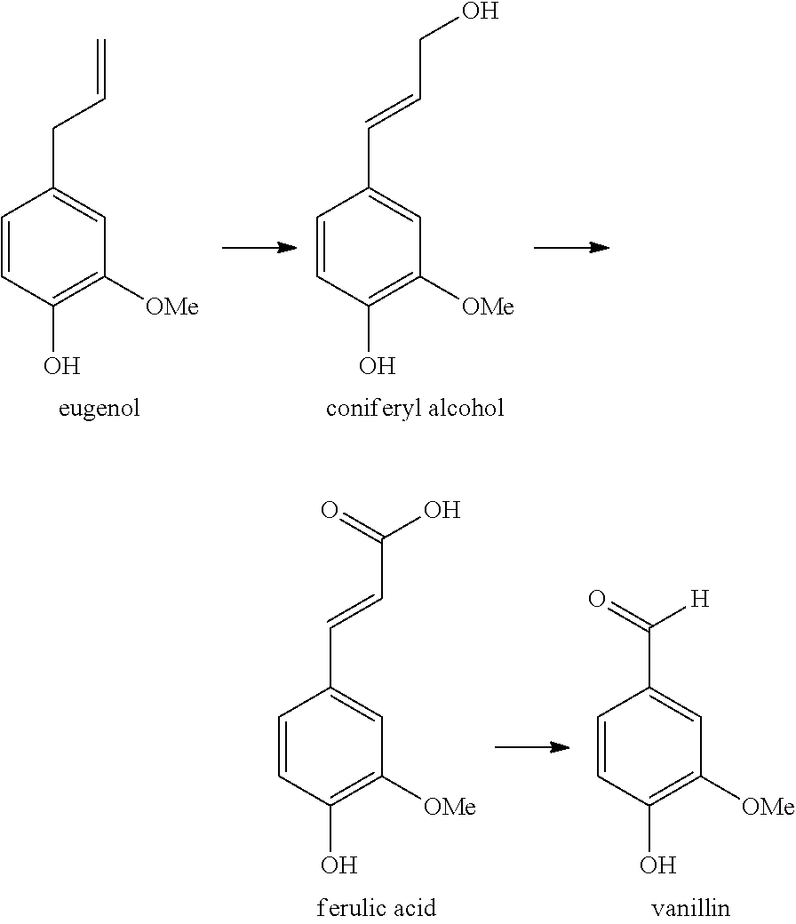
C1=CC(O)=C([OMe])C=C1CC=C.C1=CC(O)=C([OMe])C=C1C=CCO.C1=CC(O)=C([OMe])C=C1C=CC(O)=O.C1=CC(O)=C([OMe])C=C1C([H])=O
